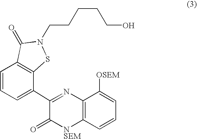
C1(C2=CC=CC3=C2SN(CCCCCO)C3=O)=NC2=C([NSEM]C1=O)C=CC=C2[OSEM]
